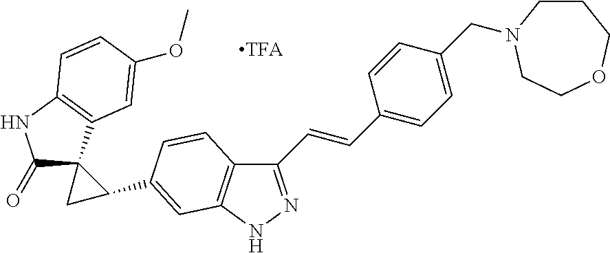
C1(C=CC2=CC=C(CN3CCCOCC3)C=C2)=NNC2=C1C=CC(C1CC13C(=O)NC1=C3C=C(OC)C=C1)=C2
